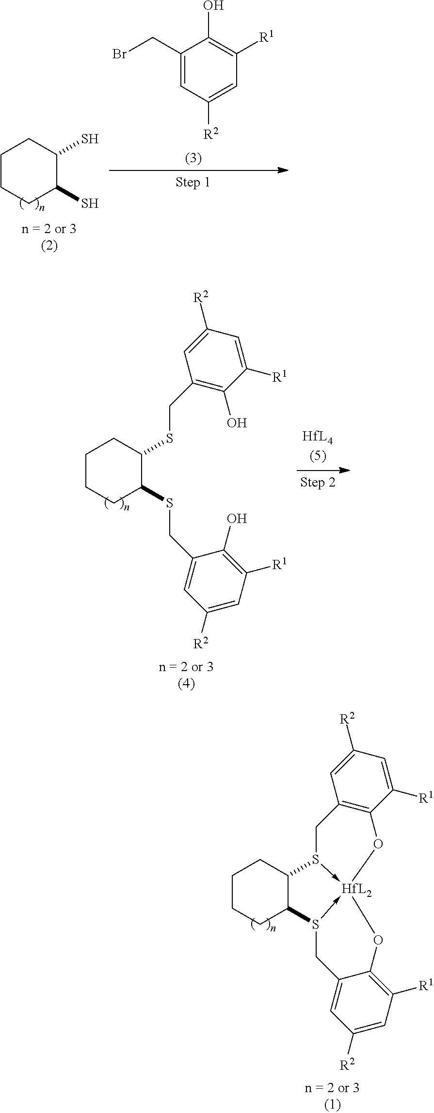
C1CCC(S)C(S)C1.C1(CBr)=CC([R2])=CC([R1])=C1O.C1CCC(SCC2=CC([R2])=CC([R1])=C2O)C(SCC2=C(O)C([R1])=CC([R2])=C2)C1.C1CCC2C(C1)S1->[HfL2]3(-S2CC2=CC([R2])=CC([R1])=C2O3)OC2=C(C1)C=C([R2])C=C2[R1]
